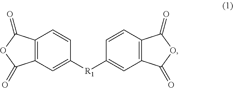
C12=C(C=C([R1]C3=CC4=C(C=C3)C(=O)OC4=O)C=C1)C(=O)OC2=O
